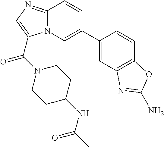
C12=NC=C(C(N3CCC(NC(C)=O)CC3)=O)N1C=C(C1=CC3=C(C=C1)OC(N)=N3)C=C2
